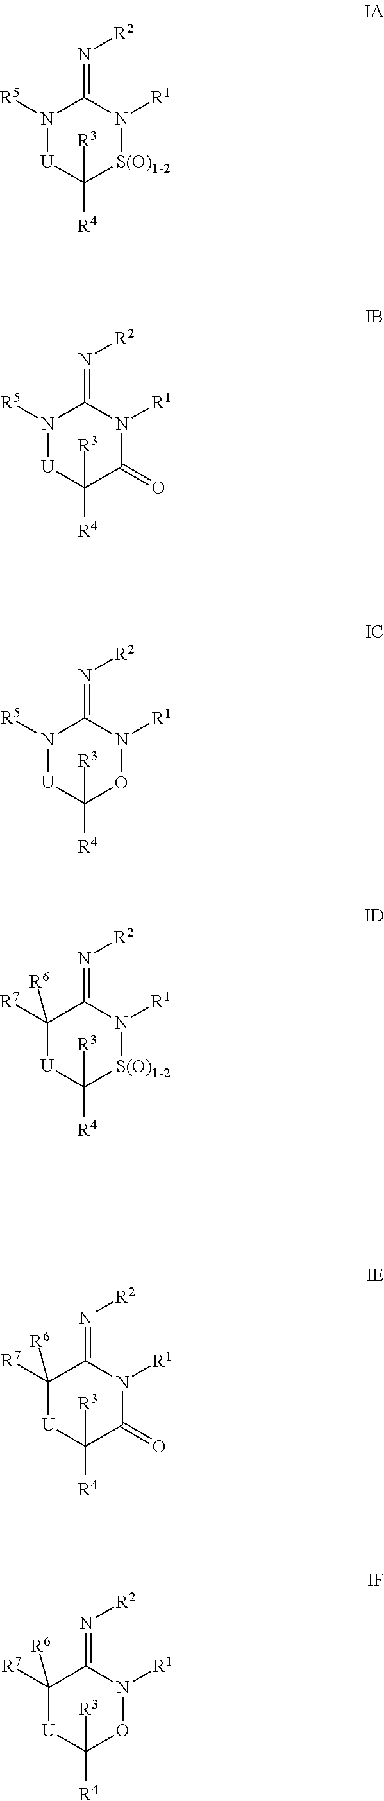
N1([R5])[U]C([R3])([R4])[S(O)1-2]N([R1])C1=N[R2].N1([R5])[U]C([R3])([R4])C(=O)N([R1])C1=N[R2].N1([R5])[U]C([R3])([R4])ON([R1])C1=N[R2].C1([R6])([R7])[U]C([R3])([R4])[S(O)1-2]N([R1])C1=N[R2].C1([R6])([R7])[U]C([R3])([R4])C(=O)N([R1])C1=N[R2].C1([R7])([R6])[U]C([R3])([R4])ON([R1])C1=N[R2]
